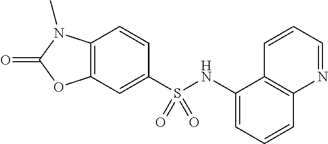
C1=CC2=C(C=C1S(NC1=CC=CC3=C1C=CC=N3)(=O)=O)OC(=O)N2C
